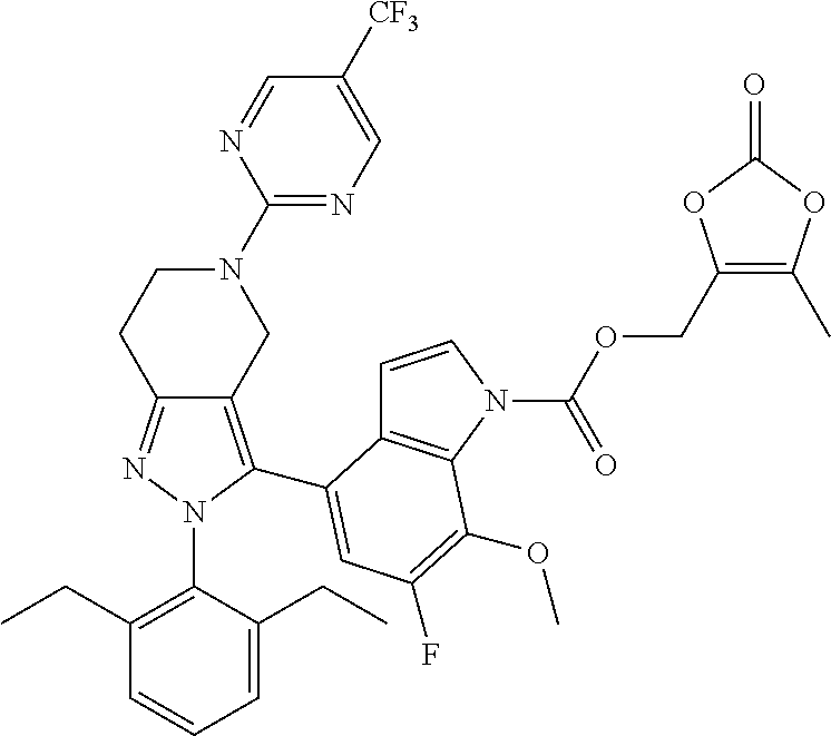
C12=NN(C3=C(CC)C=CC=C3CC)C(C3=CC(F)=C(OC)C4=C3C=CN4C(OCC3=C(C)OC(=O)O3)=O)=C1CN(C1=NC=C([CF3])C=N1)CC2
